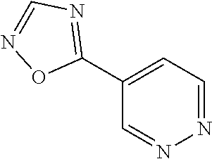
N1=CC=C(C2=NC=NO2)C=N1
